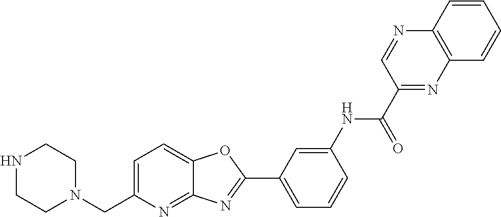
C1=C(NC(C2=NC3=C(N=C2)C=CC=C3)=O)C=CC=C1C1=NC2=NC(CN3CCNCC3)=CC=C2O1
